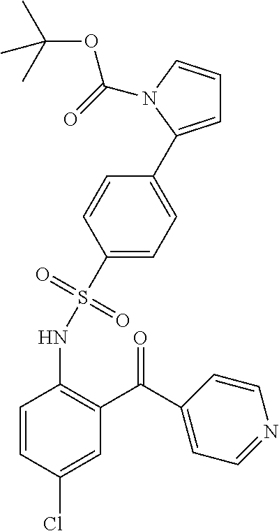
C1(S(NC2=C(C(=O)C3=CC=NC=C3)C=C(Cl)C=C2)(=O)=O)=CC=C(C2=CC=CN2C(=O)OC(C)(C)C)C=C1
